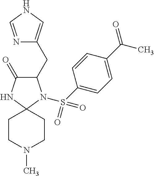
C1(CC2=CNC=N2)C(=O)NC2(N1S(=O)(=O)C1=CC=C(C(=O)C)C=C1)CCN(C)CC2
